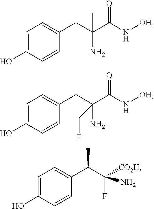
C1=C(O)C=CC(CC(C(N[OH])=O)(N)C)=C1.C1=C(O)C=CC(CC(C(N[OH])=O)(N)CF)=C1.C1=C(O)C=CC(C(C([CO2H])(F)N)C)=C1
